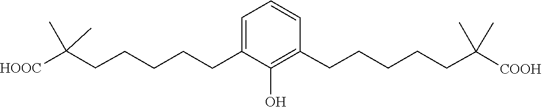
C1=CC(CCCCCC(C)(C)[COOH])=C(O)C(CCCCCC(C)(C)[HOOC])=C1
